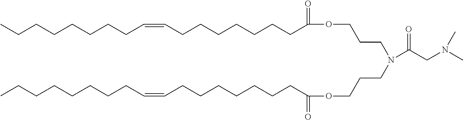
CCCCCCCCC=CCCCCCCCC(OCCCN(CCCOC(CCCCCCCC=CCCCCCCCC)=O)C(CN(C)C)=O)=O
